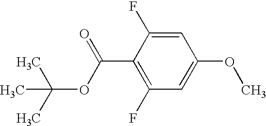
CC(C)(OC(C1=C(F)C=C(OC)C=C1F)=O)C
